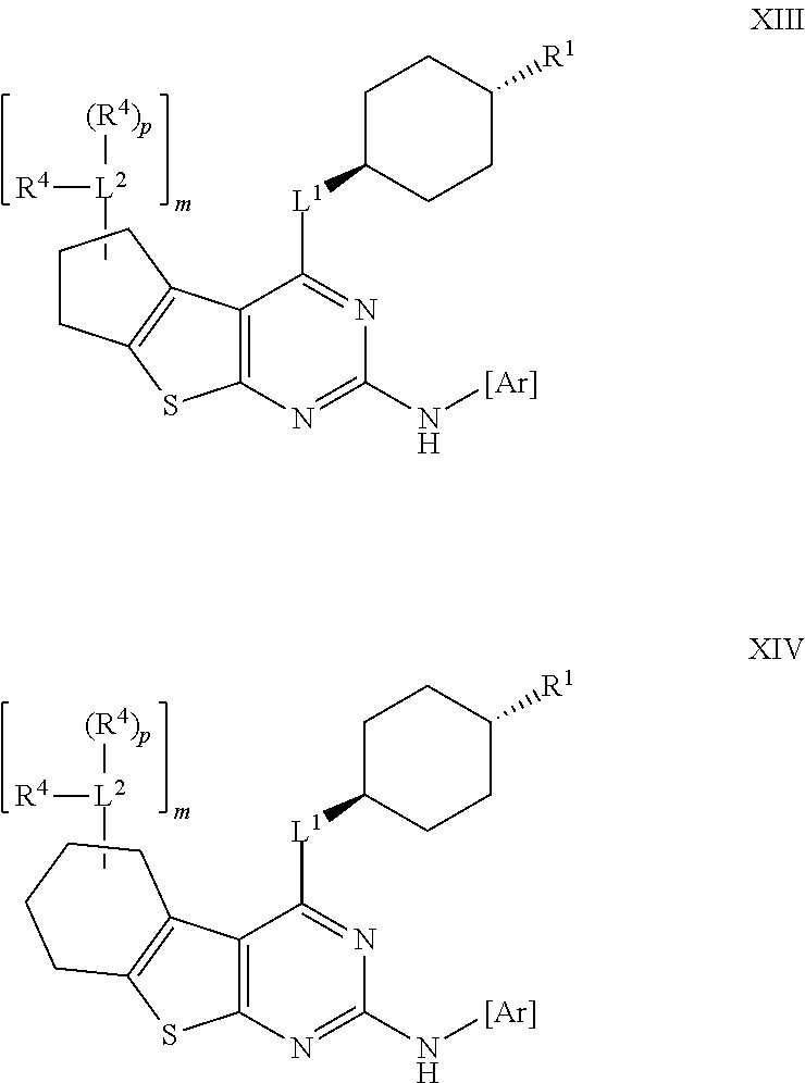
C[L2]([R4])[(R4)p].C12=C(N=C(N[Ar])N=C1[L1]C1CCC([R1])CC1)SC1=C2CCC1.C[L2]([R4])[(R4)p].C12=C(N=C(N[Ar])N=C1[L1]C1CCC([R1])CC1)SC1=C2CCCC1
